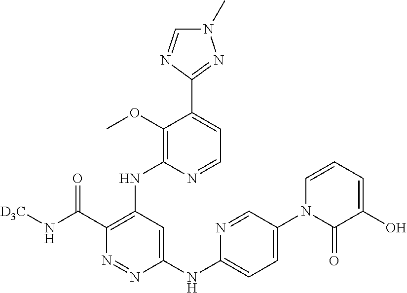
C1(NC2=CC=C(N3C(=O)C(O)=CC=C3)C=N2)=CC(NC2=C(OC)C(C3=NN(C)C=N3)=CC=N2)=C(C(N[D3C])=O)N=N1
